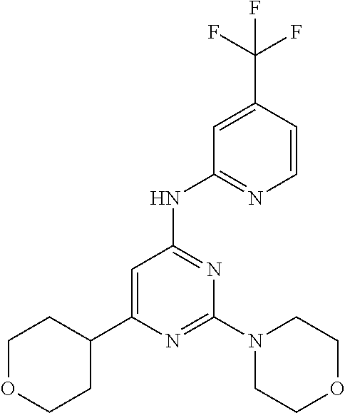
C1=C(C2CCOCC2)N=C(N2CCOCC2)N=C1NC1=NC=CC(C(F)(F)F)=C1
